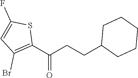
C1(C(CCC2CCCCC2)=O)=C(Br)C=C(F)S1
